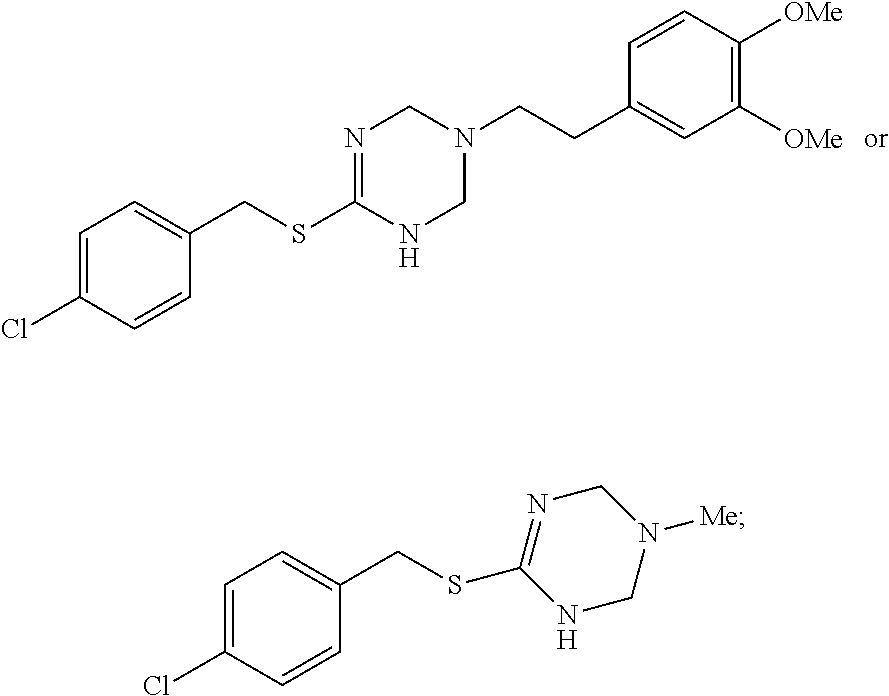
C1(CSC2=NCN([Me])CN2)=CC=C(Cl)C=C1.C1(CSC2=NCN(CCC3=CC([OMe])=C([OMe])C=C3)CN2)=CC=C(Cl)C=C1
